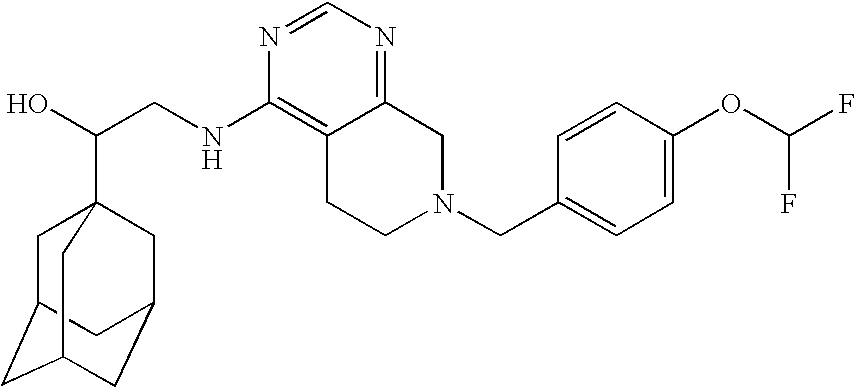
C(CNC1=C2C(=NC=N1)CN(CC1=CC=C(OC(F)F)C=C1)CC2)(O)C12CC3CC(CC(C1)C3)C2
